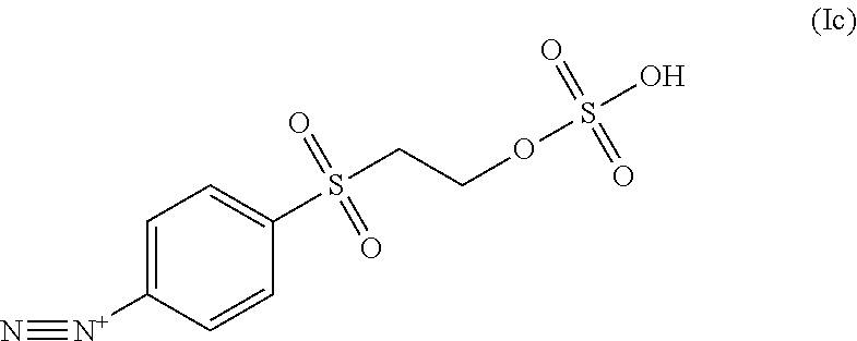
O(S(O)(=O)=O)CCS(C1=CC=C([N+]#N)C=C1)(=O)=O
